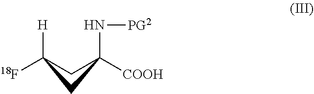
[H]C1([18F])CC([COOH])(N[PG2])C1
